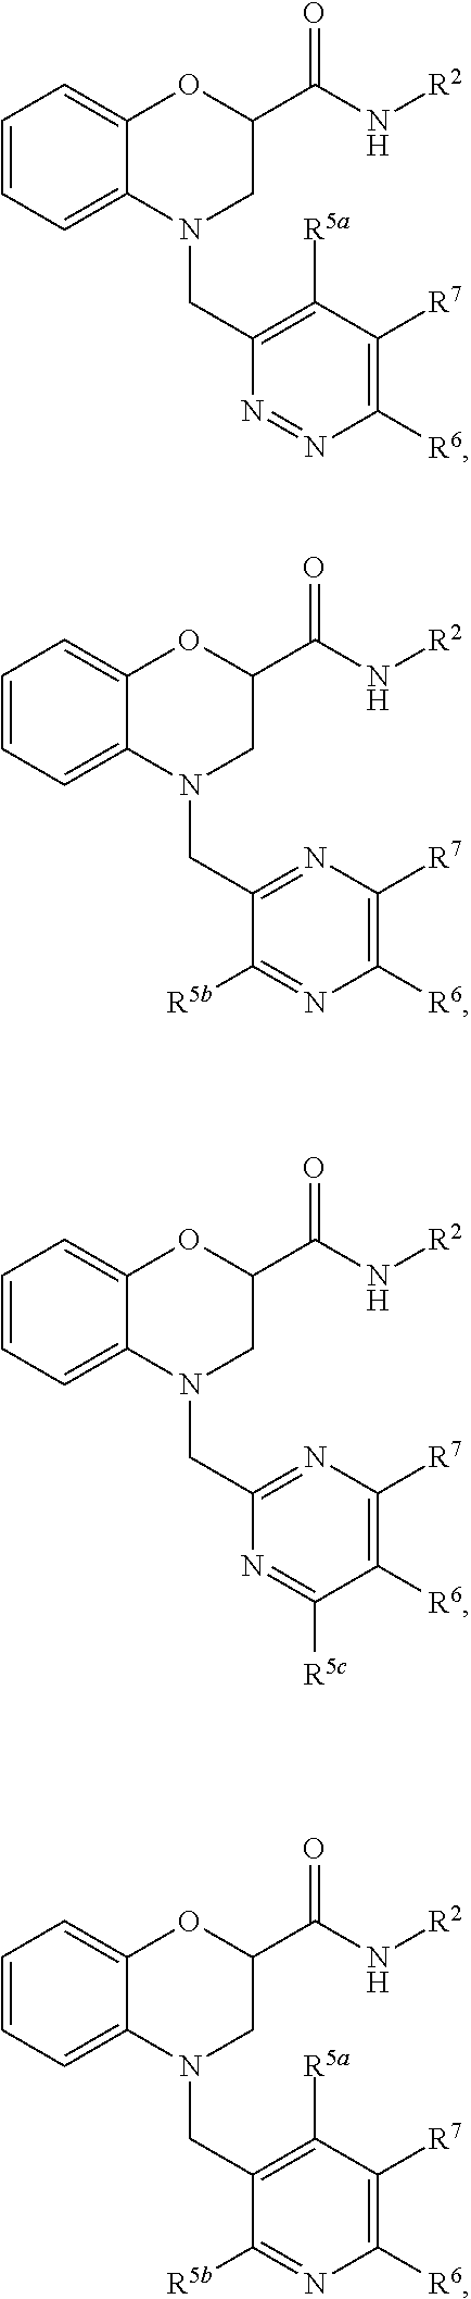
C1=CC=C2C(=C1)OC(C(N[R2])=O)CN2CC1=C([R5a])C([R7])=C([R6])N=N1.C1=CC=C2C(=C1)OC(C(N[R2])=O)CN2CC1=NC([R7])=C([R6])N=C1[R5b].C1=CC=C2C(=C1)OC(C(N[R2])=O)CN2CC1=NC([R7])=C([R6])C([R5c])=N1.C1=CC=C2C(=C1)OC(C(N[R2])=O)CN2CC1=C([R5a])C([R7])=C([R6])N=C1[R5b]
